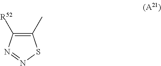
C1(C)=C([R52])N=NS1
